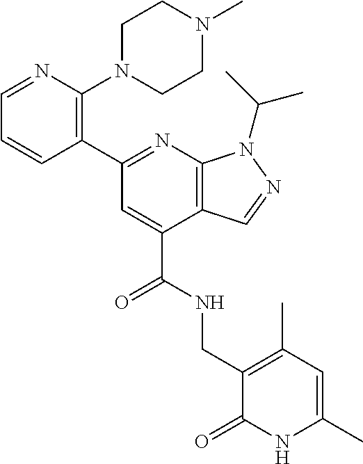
C1=CC(C2=NC3=C(C(C(=O)NCC4=C(C)C=C(C)NC4=O)=C2)C=NN3C(C)C)=C(N2CCN(C)CC2)N=C1
